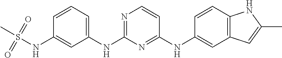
C1(NS(C)(=O)=O)=CC(NC2=NC=CC(NC3=CC4=C(C=C3)NC(C)=C4)=N2)=CC=C1
